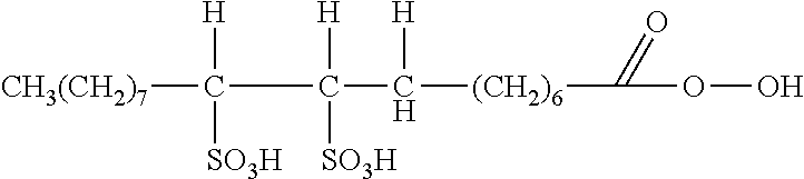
[CH3(CH2)7]C(C(C([(CH2)6]C(OO)=O)[H])([SO3H])[H])([H])[SO3H]
